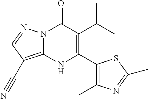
N12C(=C(C#N)C=N1)NC(C1=C(C)N=C(C)S1)=C(C(C)C)C2=O
